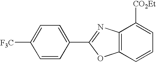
C1([F3C])=CC=C(C2=NC3=C(O2)C=CC=C3[CO2Et])C=C1
